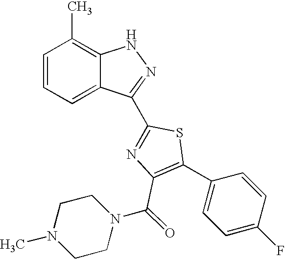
C1=CC=C2C(=C1C)NN=C2C1=NC(C(N2CCN(C)CC2)=O)=C(C2=CC=C(F)C=C2)S1
